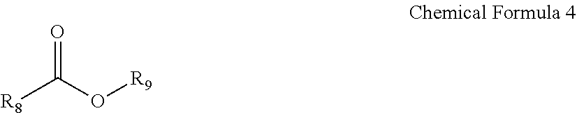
[R8]C(O[R9])=O
